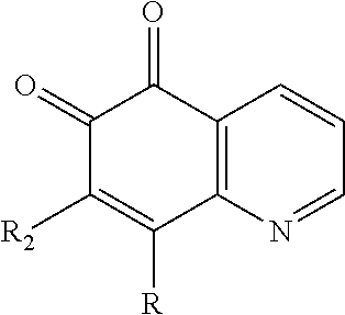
C1(=O)C([R2])=C([R])C2=C(C1=O)C=CC=N2
